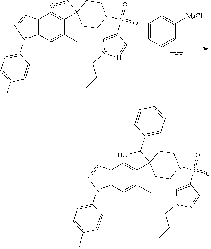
C1=C(F)C=CC(N2C3=C(C=N2)C=C(C2(C=O)CCN(S(=O)(C4=CN(CCC)N=C4)=O)CC2)C(C)=C3)=C1.C1=CC=CC([MgCl])=C1.[THF].C1=C(F)C=CC(N2C3=C(C=N2)C=C(C2(C(O)C4=CC=CC=C4)CCN(S(=O)(C4=CN(CCC)N=C4)=O)CC2)C(C)=C3)=C1
